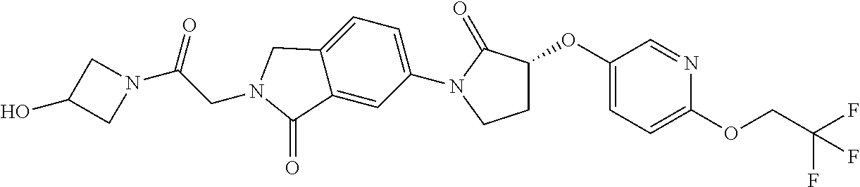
C1(OC2CCN(C3=CC=C4C(=C3)C(=O)N(CC(N3CC(O)C3)=O)C4)C2=O)=CC=C(OCC(F)(F)F)N=C1
